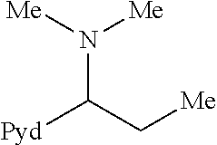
C(N([Me])[Me])(C[Me])[Pyd]
